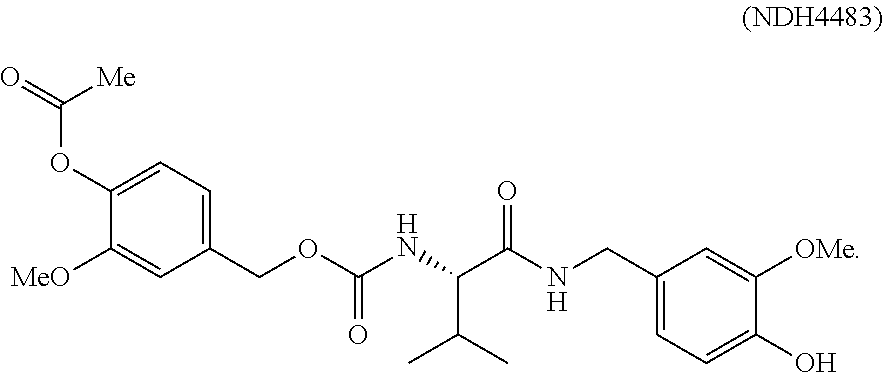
C(OC1=CC=C(COC(NC(C(NCC2=CC=C(O)C([OMe])=C2)=O)C(C)C)=O)C=C1[MeO])(=O)[Me]
